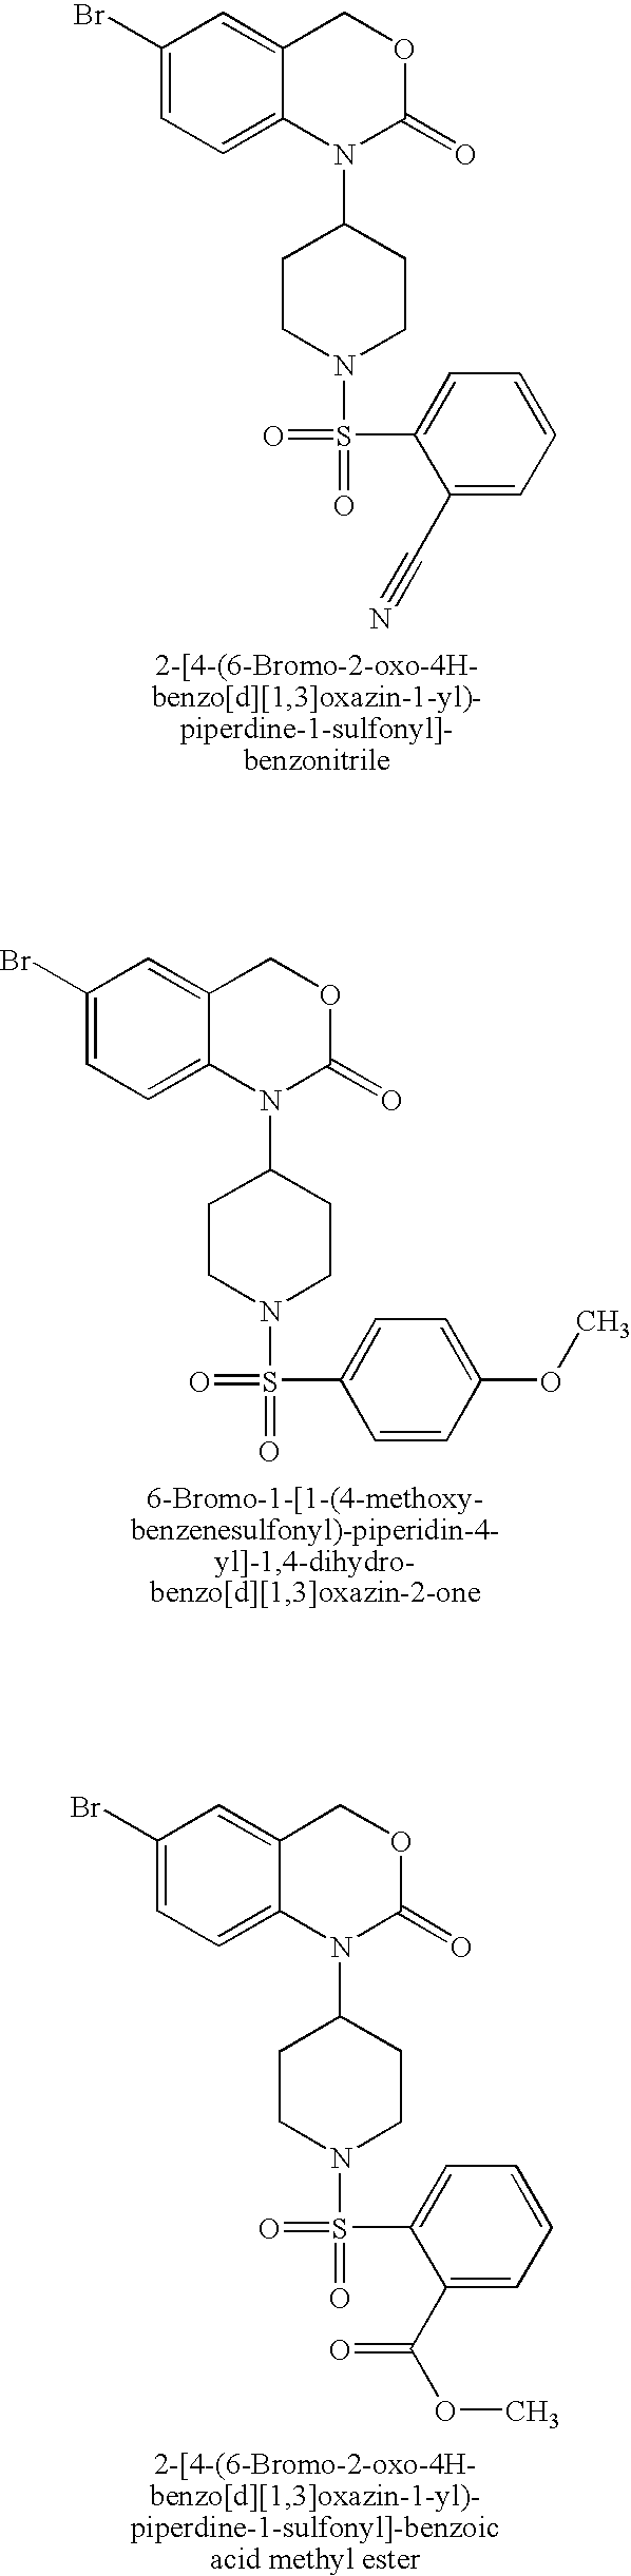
C1(Br)=CC=C2C(=C1)COC(=O)N2C1CCN(S(=O)(=O)C2=CC=CC=C2C#N)CC1.C1(Br)=CC=C2C(=C1)COC(=O)N2C1CCN(S(=O)(=O)C2=CC=C(OC)C=C2)CC1.C1(Br)=CC=C2C(=C1)COC(=O)N2C1CCN(S(=O)(=O)C2=CC=CC=C2C(OC)=O)CC1
